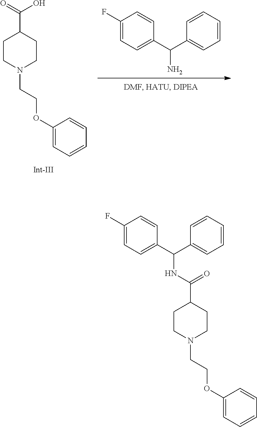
C1(F)=CC=C(C(C2=CC=CC=C2)N)C=C1.C1CN(CCOC2=CC=CC=C2)CCC1C(=O)O.C1CN(CCOC2=CC=CC=C2)CCC1C(NC(C1=CC=C(F)C=C1)C1=CC=CC=C1)=O
